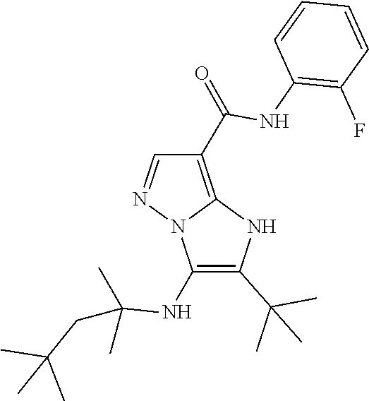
C(NC1=C(C(C)(C)C)NC2=C(C(NC3=C(F)C=CC=C3)=O)C=NN21)(CC(C)(C)C)(C)C
